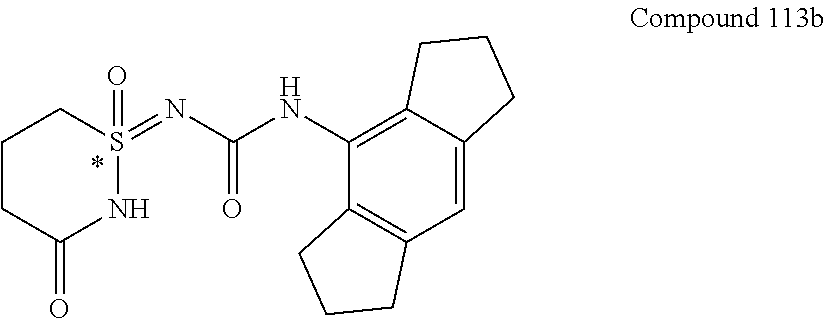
C1CC(=O)NS(=NC(NC2=C3C(=CC4=C2CCC4)CCC3)=O)(=O)C1
